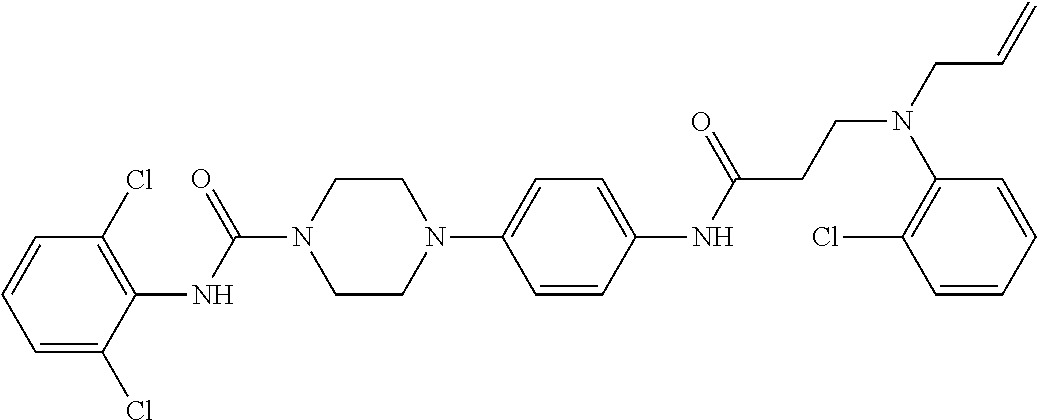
C1=C(Cl)C(NC(N2CCN(C3=CC=C(NC(=O)CCN(CC=C)C4=C(Cl)C=CC=C4)C=C3)CC2)=O)=C(Cl)C=C1
